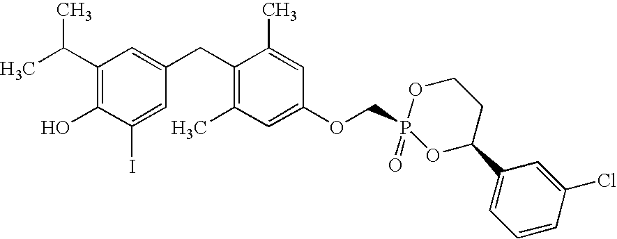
C1(C(C)C)=C(O)C(I)=CC(CC2=C(C)C=C(OCP3(=O)OCCC(C4=CC=CC(Cl)=C4)O3)C=C2C)=C1
